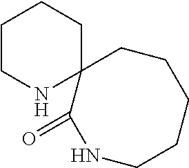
C1CNC2(CC1)C(=O)NCCCCC2
